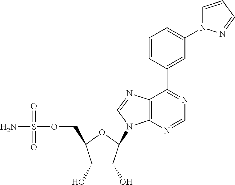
C1(O)C(O)C(N2C3=C(C(C4=CC(N5C=CC=N5)=CC=C4)=NC=N3)N=C2)OC1COS(N)(=O)=O
